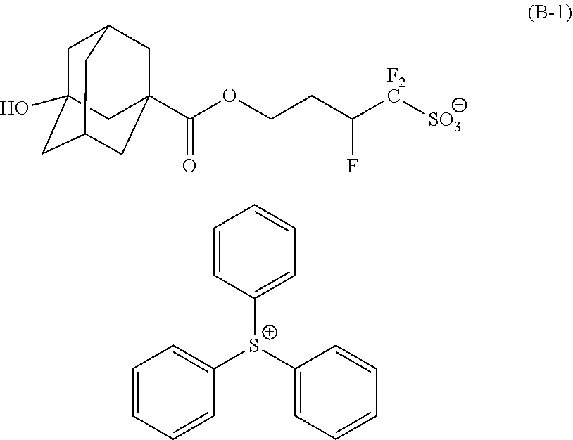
C1C2(O)CC3CC(C(OCCC([F2C][SO3])F)=O)(CC1C3)C2.C1=CC([S+](C2=CC=CC=C2)C2=CC=CC=C2)=CC=C1
